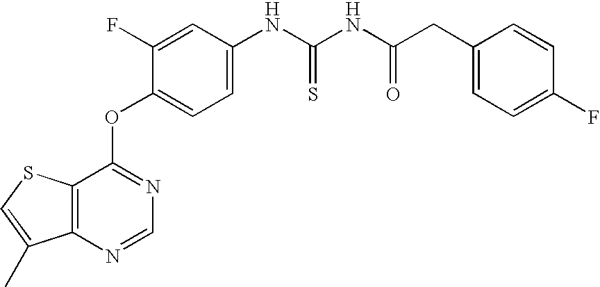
C1=C(F)C(OC2=NC=NC3=C2SC=C3C)=CC=C1NC(NC(CC1=CC=C(F)C=C1)=O)=S
